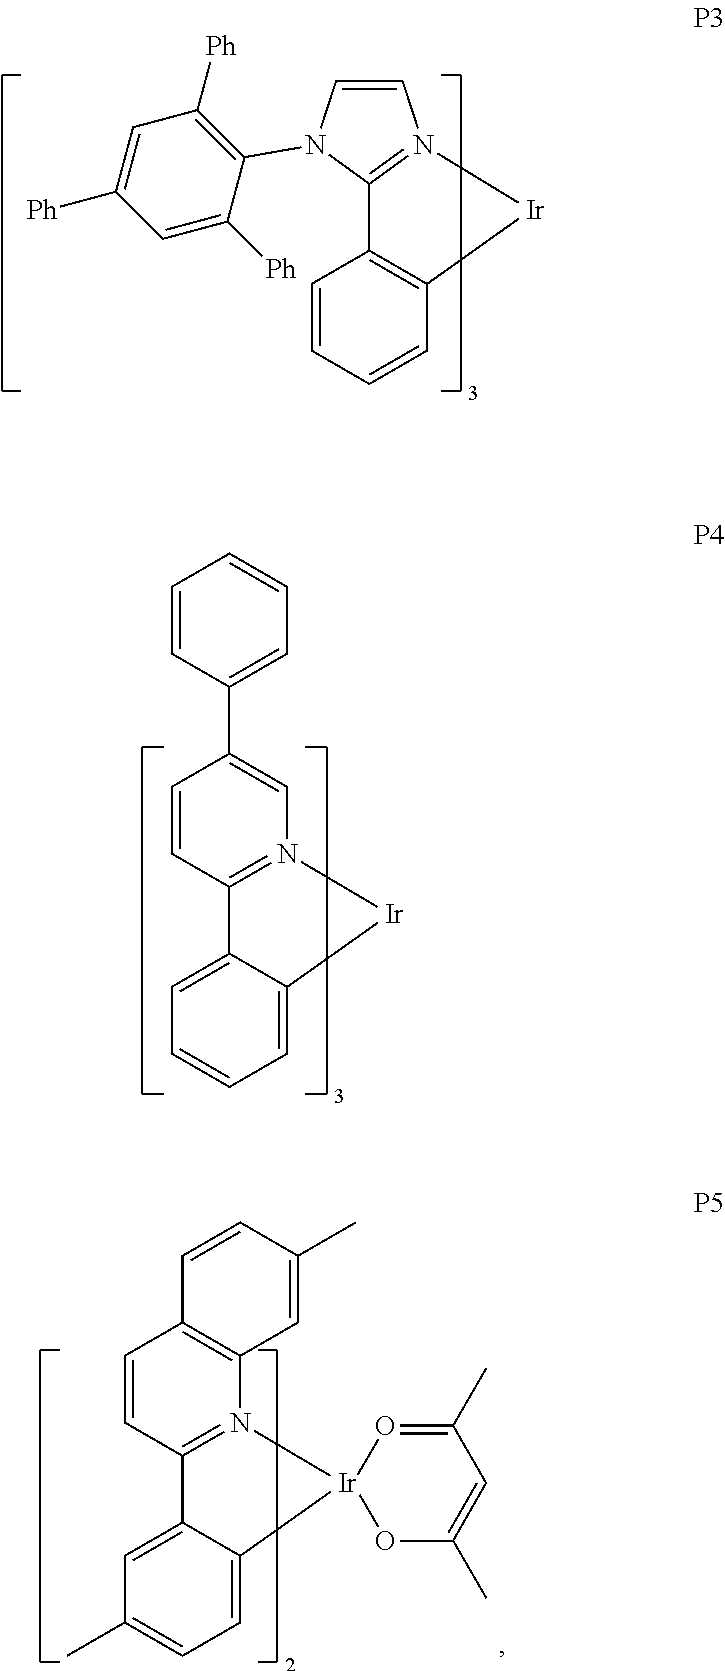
C1=CN(C2=C([Ph])C=C([Ph])C=C2[Ph])C2=N1[Ir]C1=C2C=CC=C1.C1=CC2=N(C=C1C1=CC=CC=C1)[Ir]C1=CC=CC=C21.C1=CC2=N(C3=C1C=CC(C)=C3)[Ir]1(C3=CC=C(C)C=C23)OC(C)=CC(C)=O1
